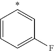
C1=CC=C(F)C=C1
